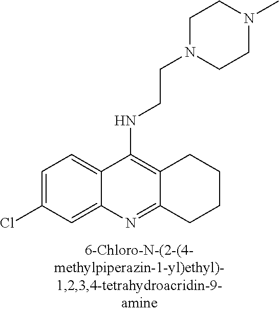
C1=C(Cl)C=C2C(=C1)C(NCCN1CCN(C)CC1)=C1C(=N2)CCCC1
